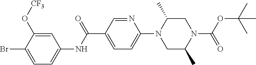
BrC1=CC=C(NC(C2=CC=C(N3CC(C)N(C(=O)OC(C)(C)C)CC3C)N=C2)=O)C=C1O[CF3]
